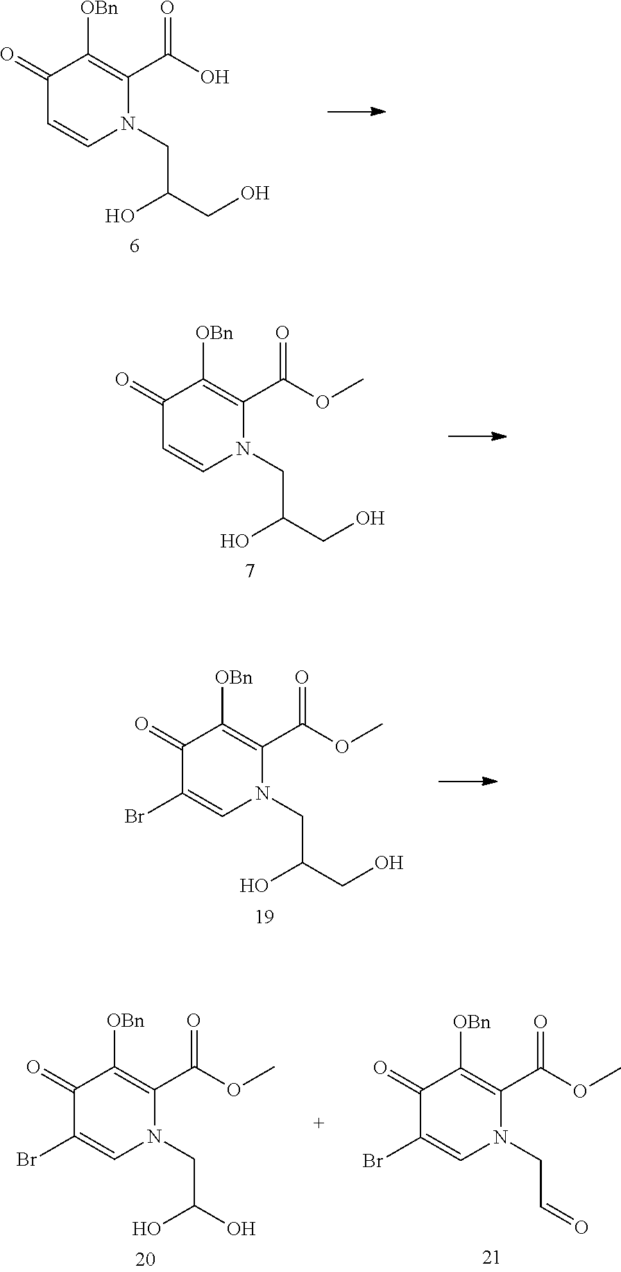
C1(=O)C=CN(CC(CO)O)C(C(O)=O)=C1[OBn].C1(=O)C=CN(CC(CO)O)C(C(OC)=O)=C1[OBn].C1(=O)C(Br)=CN(CC(CO)O)C(C(OC)=O)=C1[OBn].C1(=O)C(Br)=CN(CC(O)O)C(C(OC)=O)=C1[OBn].C1(=O)C(Br)=CN(CC=O)C(C(OC)=O)=C1[OBn]
